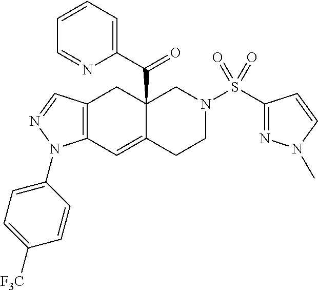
C1=CC=C(C(=O)C23C(=CC4=C(C2)C=NN4C2=CC=C([F3C])C=C2)CCN(S(=O)(=O)C2=NN(C)C=C2)C3)N=C1
